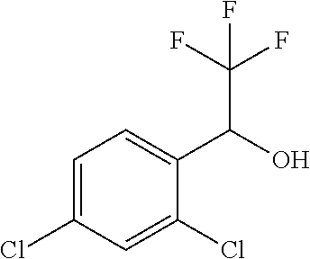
C1=C(Cl)C=C(Cl)C(C(O)C(F)(F)F)=C1
